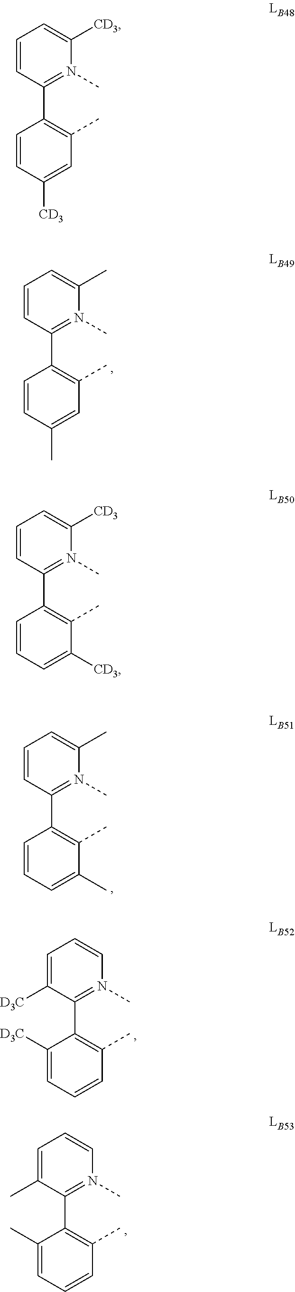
C1=CC(C2=C(C)C=C([CD3])C=C2)=N(C)C([CD3])=C1.C1=CC(C2=C(C)C([CD3])=CC=C2)=N(C)C([CD3])=C1.C1=CC(C2=C(C)C=C(C)C=C2)=N(C)C(C)=C1.C1=CC(C2=C(C)C(C)=CC=C2)=N(C)C(C)=C1.C1=C([D3C])C(C2=C(C)C=CC=C2[D3C])=N(C)C=C1.C1=C(C)C(C2=C(C)C=CC=C2C)=N(C)C=C1
